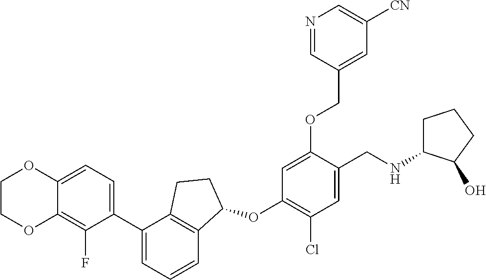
C12=C(F)C(C3=CC=CC4=C3CCC4OC3=C(Cl)C=C(CNC4CCCC4O)C(OCC4=CC([CN])=CN=C4)=C3)=CC=C1OCCO2
